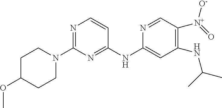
C1C(OC)CCN(C2=NC=CC(NC3=CC(NC(C)C)=C([N+]([O-])=O)C=N3)=N2)C1
